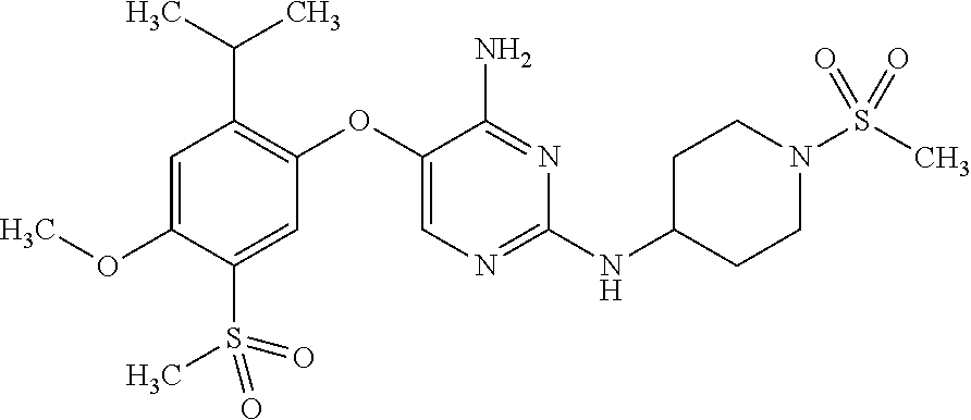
C1=C(OC)C(S(C)(=O)=O)=CC(OC2=CN=C(NC3CCN(S(C)(=O)=O)CC3)N=C2N)=C1C(C)C
